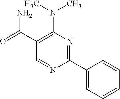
C1(C(N)=O)=C(N(C)C)N=C(C2=CC=CC=C2)N=C1
